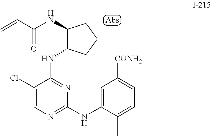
C1(Cl)=CN=C(NC2=CC([CONH2])=CC=C2C)N=C1NC1C(NC(C=C)=O)CCC1
